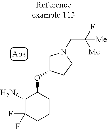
NC1C(F)(F)CCCC1OC1CN(CC(F)([Me])[Me])CC1
